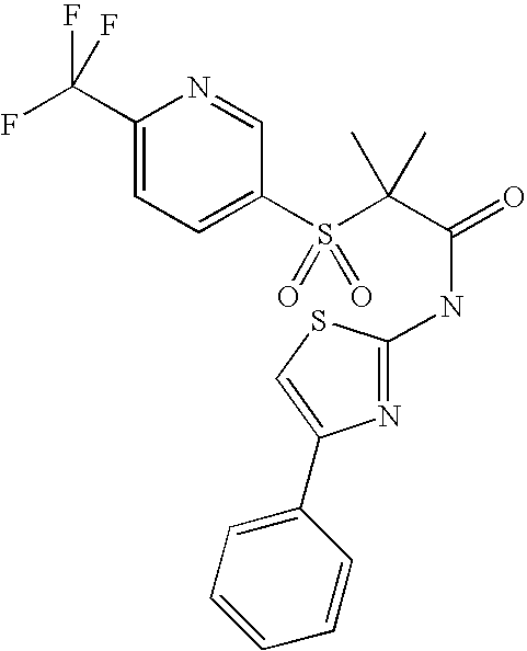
C1(C(F)(F)F)=CC=C(S(C(C(=O)NC2=NC(C3=CC=CC=C3)=CS2)(C)C)(=O)=O)C=N1
